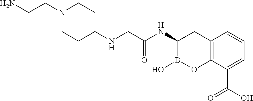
C12=C(C(C(O)=O)=CC=C1)OB(O)C(NC(=O)CNC1CCN(CCN)CC1)C2
